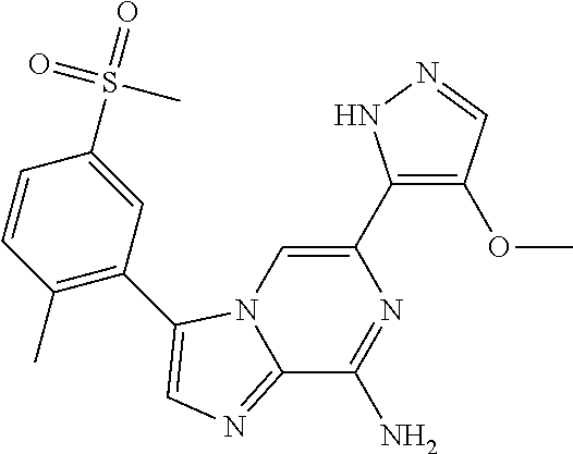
C12=NC=C(C3=C(C)C=CC(S(=O)(=O)C)=C3)N1C=C(C1=C(OC)C=NN1)N=C2N
